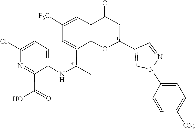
C1=C(C(C)NC2=CC=C(Cl)N=C2C(O)=O)C2=C(C=C1[F3C])C(=O)C=C(C1=CN(C3=CC=C([CN])C=C3)N=C1)O2
